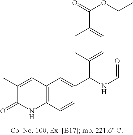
C1(C)=CC2=C(C=CC(C(NC=O)C3=CC=C(C(=O)OCC)C=C3)=C2)NC1=O
